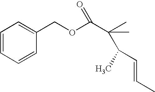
C(OC(C(C)(C(C)C=CC)C)=O)C1=CC=CC=C1
